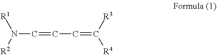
N(C=CC=C([R4])[R3])([R2])[R1]
